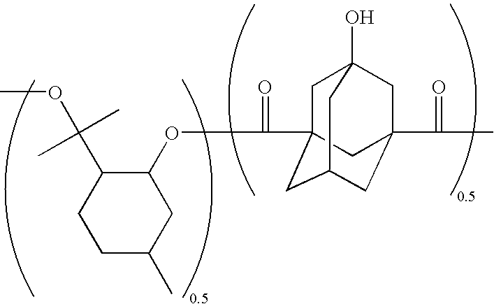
O(C(=O)C12CC3(O)CC(C(C)=O)(CC(C1)C3)C2)C1C(C(OC)(C)C)CCC(C)C1
